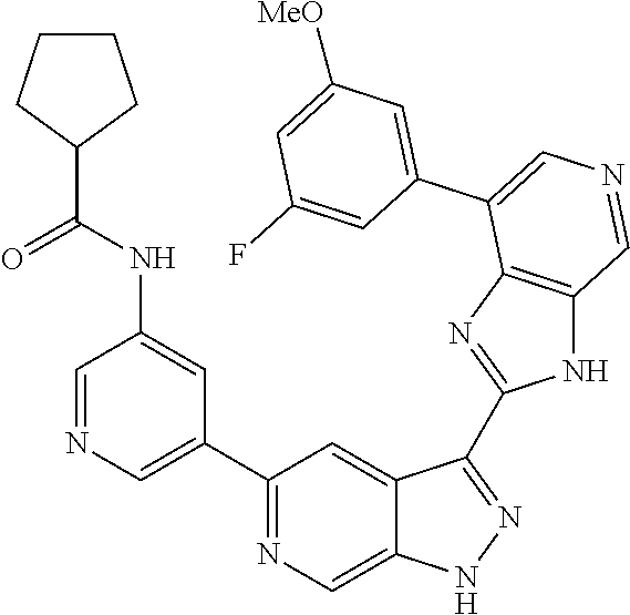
C1(C2=CN=CC(NC(C3CCCC3)=O)=C2)=NC=C2C(=C1)C(C1=NC3=C(N1)C=NC=C3C1=CC([MeO])=CC(F)=C1)=NN2
